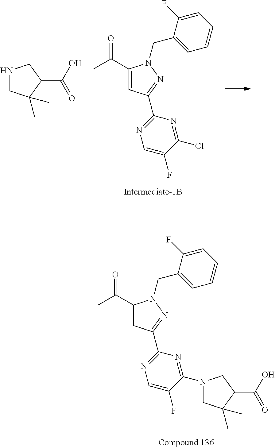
C(=O)(C)C1=CC(C2=NC=C(F)C(Cl)=N2)=NN1CC1=CC=CC=C1F.N1CC(C)(C)C(C(=O)O)C1.C(=O)(C)C1=CC(C2=NC=C(F)C(N3CC(C)(C)C(C(=O)O)C3)=N2)=NN1CC1=CC=CC=C1F
